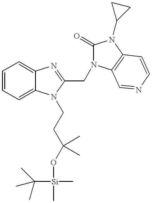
C1=CC=C2C(=C1)N=C(CN1C(=O)N(C3CC3)C3=C1C=NC=C3)N2CCC(O[Si](C)(C)C(C)(C)C)(C)C
